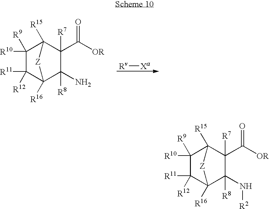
C1(N[R2])([R8])C2([R16])C([R11])([R12])C([R10])([R9])C([R15])(C1(C(=O)[OR])[R7])[Z]2.C1(N)([R8])C2([R16])C([R11])([R12])C([R10])([R9])C([R15])(C1(C([OR])=O)[R7])[Z]2.[Rv][Xa]
